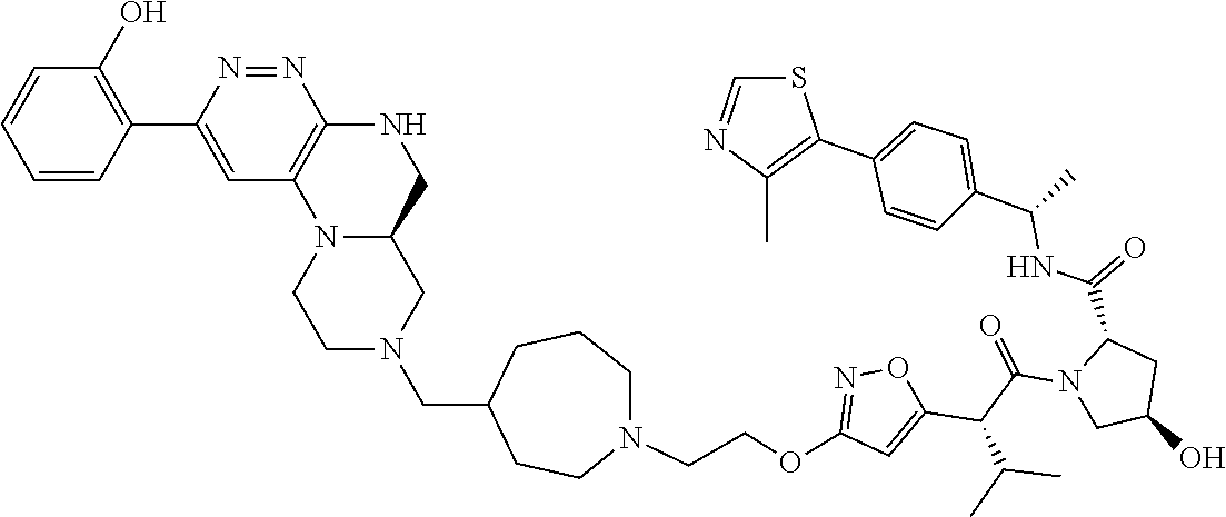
C1(C2=C(C)N=CS2)=CC=C(C(NC(C2CC(O)CN2C(C(C2=CC(OCCN3CCC(CN4CCN5C(C4)CNC4=C5C=C(C5=C(O)C=CC=C5)N=N4)CCC3)=NO2)C(C)C)=O)=O)C)C=C1
